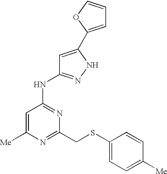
C1=C([Me])N=C(CSC2=CC=C([Me])C=C2)N=C1NC1=NNC(C2=CC=CO2)=C1
